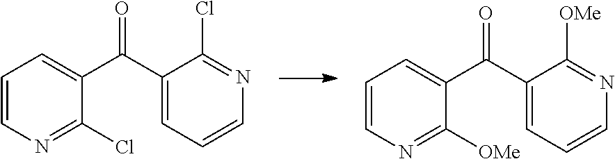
C1=CN=C([OMe])C(C(C2=CC=CN=C2[OMe])=O)=C1.C1=CN=C(Cl)C(C(C2=CC=CN=C2Cl)=O)=C1
